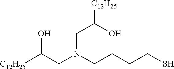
[C12H25]C(CN(CCCCS)CC([C12H25])O)O
